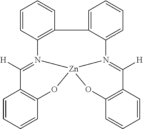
C1=CC=CC2=C1C([H])=N1[Zn]3(O2)OC2=C(C=CC=C2)C([H])=N3C2=CC=CC=C2C2=C1C=CC=C2
